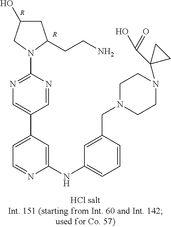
C1=C(C2=CN=C(N3C(CCN)CC(O)C3)N=C2)C=C(NC2=CC=CC(CN3CCN(C4(C(O)=O)CC4)CC3)=C2)N=C1.[R].[R]
